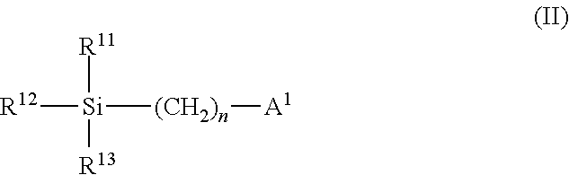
[Si]([R12])([(CH2)n][A1])([R11])[R13]
